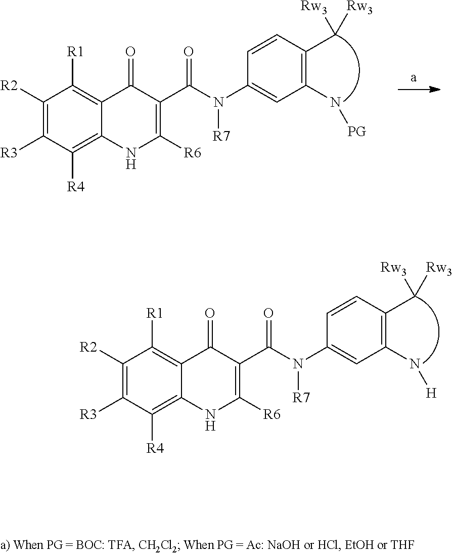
C1([R2])=C([R3])C([R4])=C2C(=C1[R1])C(=O)C(C(N(C1=CC(N[PG])=C(C([Rw3])[Rw3])C=C1)[R7])=O)=C([R6])N2.C1([R2])=C([R3])C([R4])=C2C(=C1[R1])C(=O)C(C(N(C1=CC(N[H])=C(C([Rw3])[Rw3])C=C1)[R7])=O)=C([R6])N2
